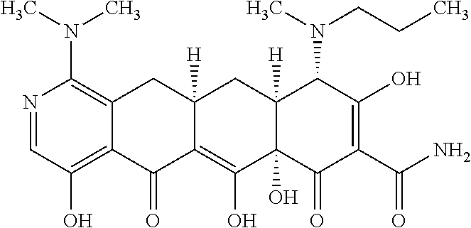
N1=CC(O)=C2C(=C1N(C)C)CC1([H])CC3([H])C(N(CCC)C)C(O)=C(C(=O)N)C(=O)C3(O)C(O)=C1C2=O
